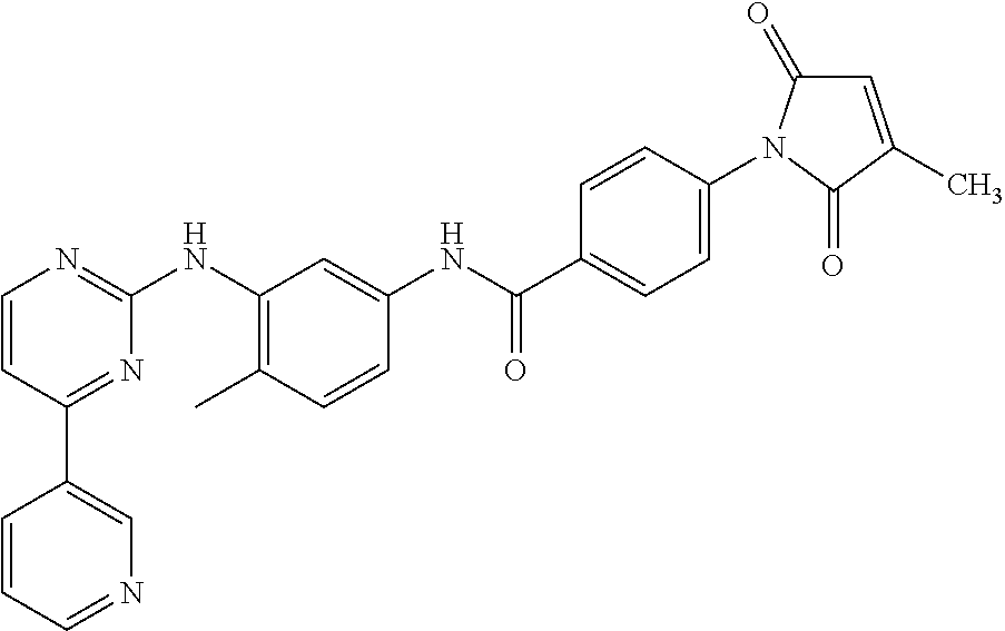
C1(C2=CN=CC=C2)=NC(NC2=C(C)C=CC(NC(C3=CC=C(N4C(=O)C=C(C)C4=O)C=C3)=O)=C2)=NC=C1
